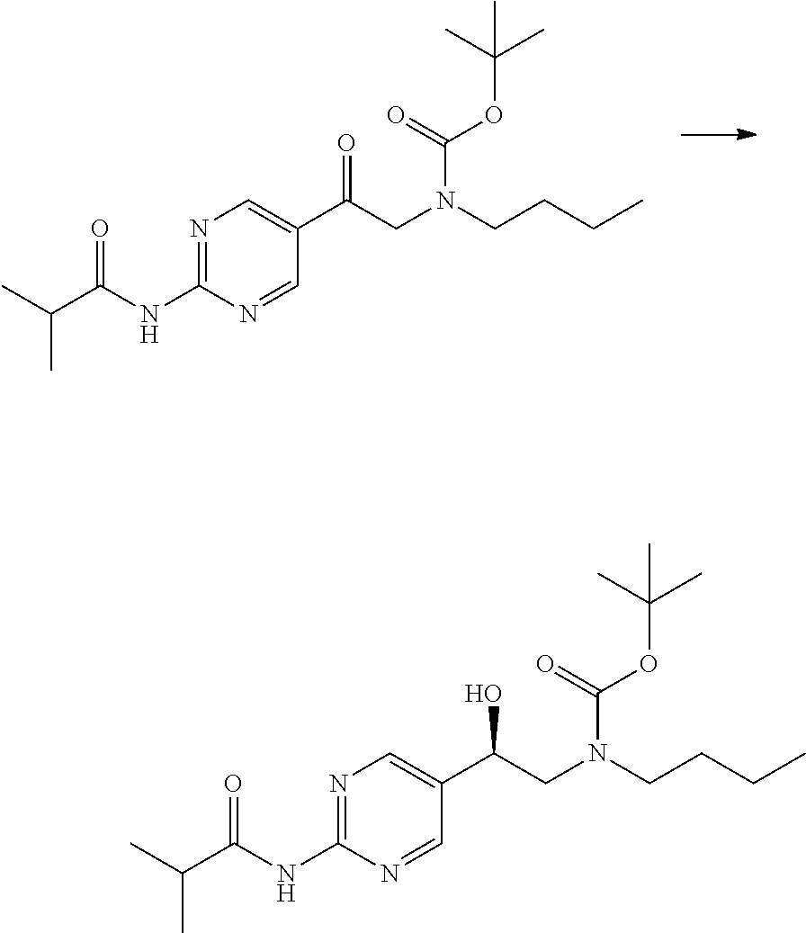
N1=C(NC(C(C)C)=O)N=CC(C(CN(C(=O)OC(C)(C)C)CCCC)=O)=C1.N1=C(NC(C(C)C)=O)N=CC(C(CN(C(=O)OC(C)(C)C)CCCC)O)=C1
